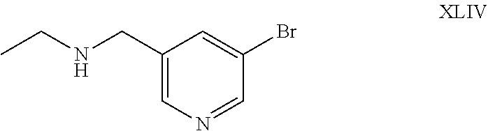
C1(Br)=CC(CNCC)=CN=C1
